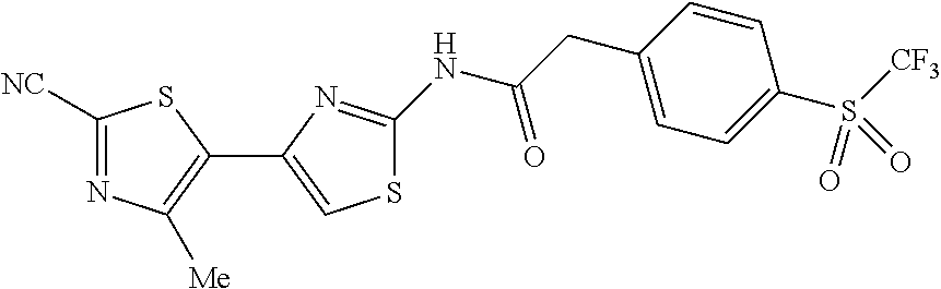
C1([NC])=NC([Me])=C(C2=CSC(NC(CC3=CC=C(S([CF3])(=O)=O)C=C3)=O)=N2)S1
